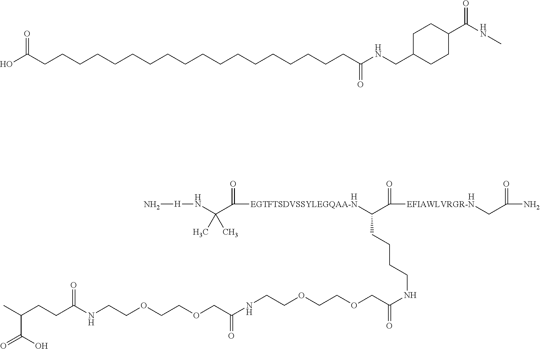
[H].N[H]NC(C([EGTFTSDVSSYLEGQAA-N]C(C([EFIAWLVRGR-N]CC(N)=O)=O)CCCCNC(COCCOCCNC(=O)COCCOCCNC(CCC(C(=O)O)C)=O)=O)=O)(C)C.[H].C(CCCCCCCCCCCCCCCCC(NCC1CCC(C(NC)=O)CC1)=O)CC(O)=O
